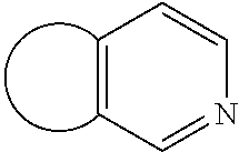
C1=CC=NC=C1
